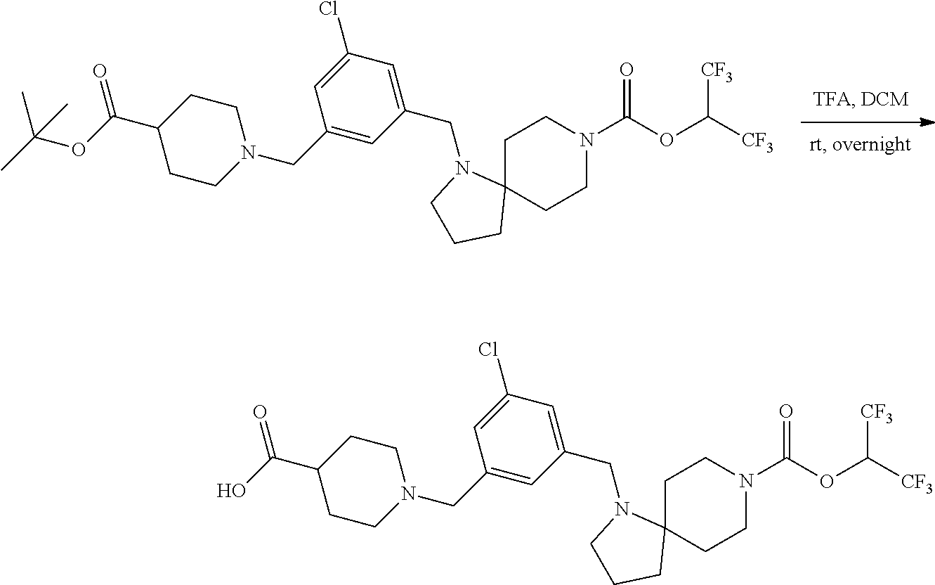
C1(CN2CCC(C(OC(C)(C)C)=O)CC2)=CC(CN2C3(CCN(C(OC([CF3])[CF3])=O)CC3)CCC2)=CC(Cl)=C1.C1(CN2CCC(C(O)=O)CC2)=CC(CN2C3(CCN(C(OC([CF3])[CF3])=O)CC3)CCC2)=CC(Cl)=C1
